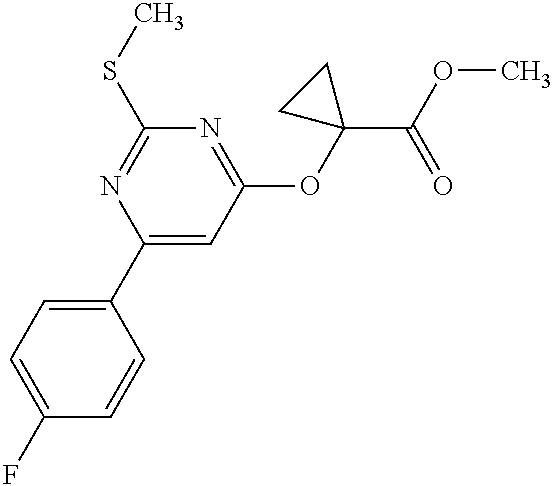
C1=C(F)C=CC(C2=CC(OC3(C(OC)=O)CC3)=NC(SC)=N2)=C1
